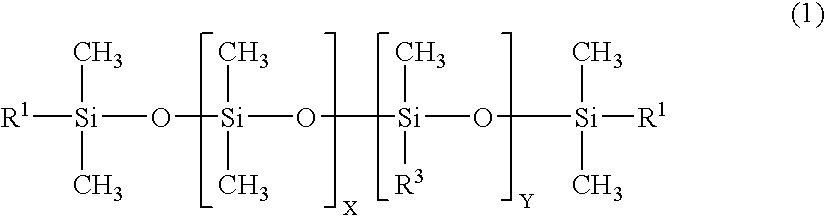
[R1][Si](O[Si](O[Si](O[Si]([R1])(C)C)(C)[R3])(C)C)(C)C
